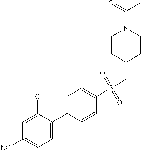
C1=C(Cl)C(C2=CC=C(S(CC3CCN(C(=O)C)CC3)(=O)=O)C=C2)=CC=C1[NC]
